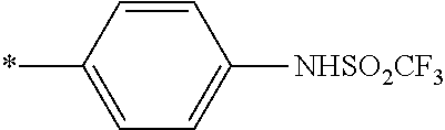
C1(*)=CC=C([NHSO2CF3])C=C1
